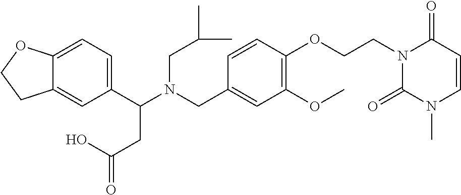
C1(C(N(CC2=CC(OC)=C(OCCN3C(=O)N(C)C=CC3=O)C=C2)CC(C)C)CC(=O)O)=CC=C2C(=C1)CCO2
